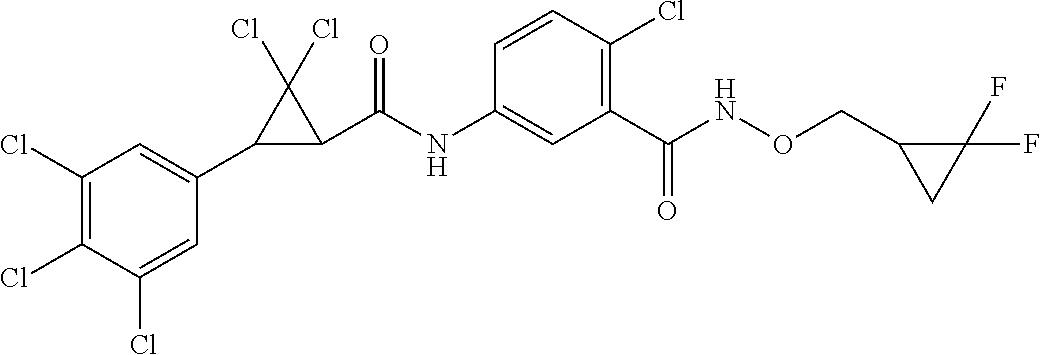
C1(Cl)=C(Cl)C(Cl)=CC(C2C(C(NC3=CC(C(NOCC4CC4(F)F)=O)=C(Cl)C=C3)=O)C2(Cl)Cl)=C1
